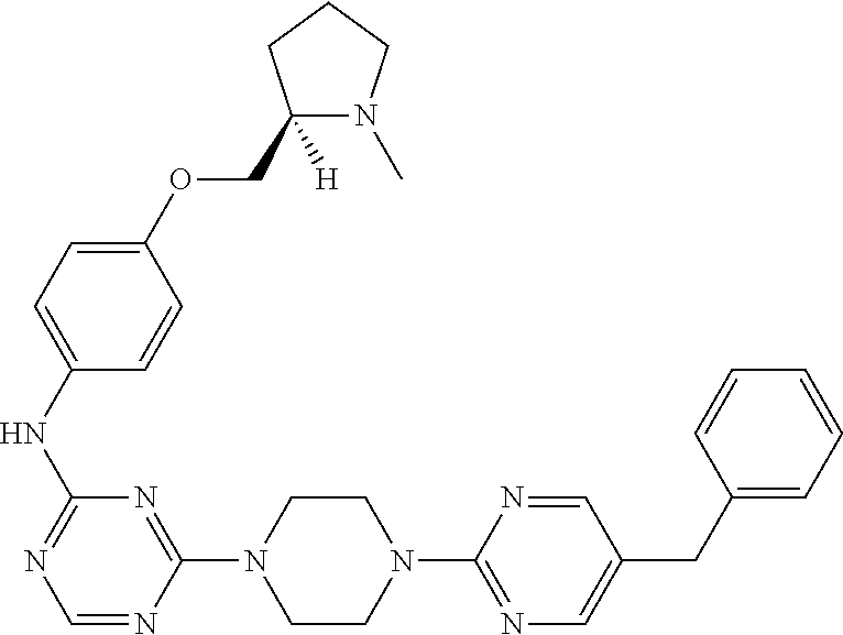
C1(NC2=NC=NC(N3CCN(C4=NC=C(CC5=CC=CC=C5)C=N4)CC3)=N2)=CC=C(OCC2([H])N(C)CCC2)C=C1
